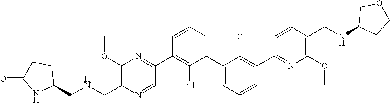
C1(OC)=C(CNCC2CCC(=O)N2)N=CC(C2=C(Cl)C(C3=CC=CC(C4=NC(OC)=C(CNC5CCOC5)C=C4)=C3Cl)=CC=C2)=N1
